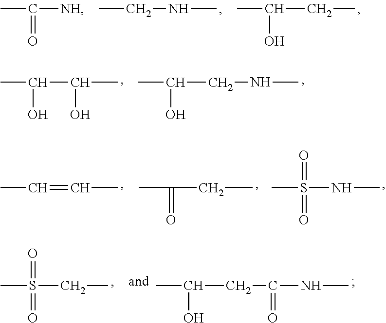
CC(=O)[NH].CCNC.CC(CC)O.CC(C(O)C)O.CC(CNC)O.CC=CC.C(C)C(=O)C.N(S(=O)(C)=O)C.C(S(=O)(C)=O)C.C(C)(O)CC(=O)NC
